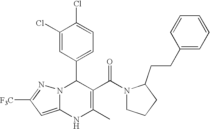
C1(Cl)=CC(C2N3C(=CC([F3C])=N3)NC(C)=C2C(N2CCCC2CCC2=CC=CC=C2)=O)=CC=C1Cl
